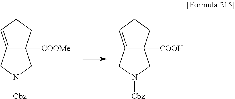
C12([COOH])C(=CCC1)CN([Cbz])C2.C12([COOMe])C(=CCC1)CN([Cbz])C2
